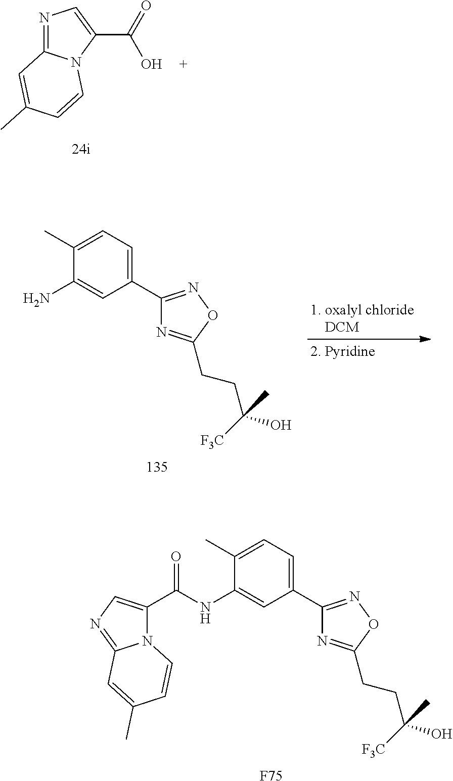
N1=C2N(C(C(=O)O)=C1)C=CC(C)=C2.[F75].C1(C2=NOC(CCC([F3C])(O)C)=N2)=CC=C(C)C(NC(C2=CN=C3N2C=CC(C)=C3)=O)=C1.C1(C2=NOC(CCC([F3C])(O)C)=N2)=CC=C(C)C(N)=C1
